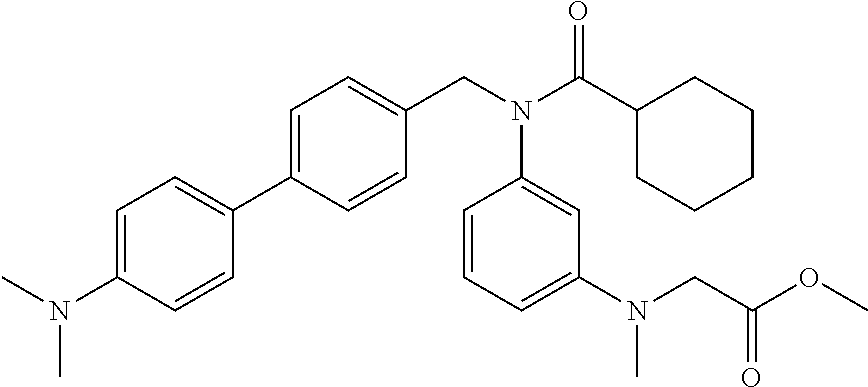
C1=C(C2=CC=C(N(C)C)C=C2)C=CC(CN(C(C2CCCCC2)=O)C2=CC(N(CC(OC)=O)C)=CC=C2)=C1
